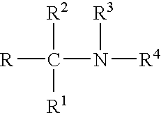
[R]C([R2])([R1])N([R4])[R3]
